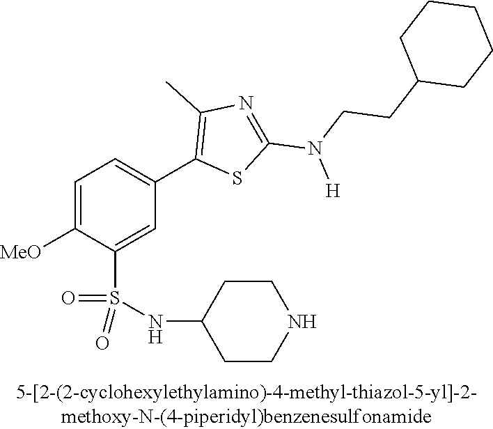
C1=C([OMe])C(S(NC2CCNCC2)(=O)=O)=CC(C2=C(C)N=C(N(CCC3CCCCC3)[H])S2)=C1
